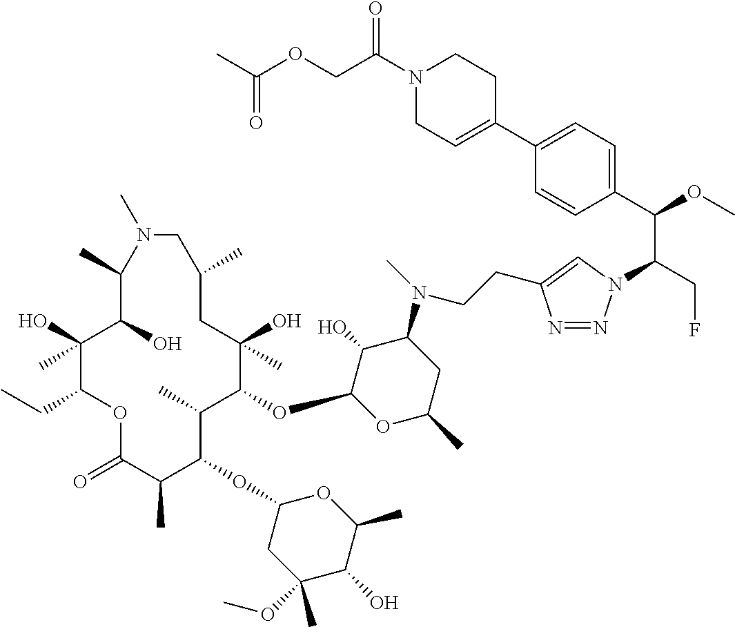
C1(O)(C)C(CC)OC(=O)C(C)C(OC2CC(OC)(C)C(O)C(C)O2)C(C)C(OC2OC(C)CC(N(C)CCC3=CN(C(CF)C(C4=CC=C(C5=CCN(C(COC(C)=O)=O)CC5)C=C4)OC)N=N3)C2O)C(O)(C)CC(C)CN(C)C(C)C1O
